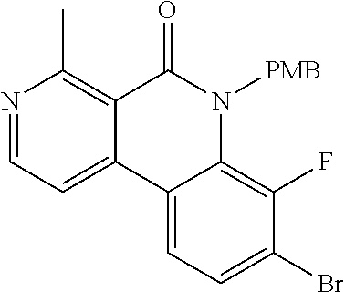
N1=CC=C2C(=C1C)C(=O)N([PMB])C1=C(F)C(Br)=CC=C21
